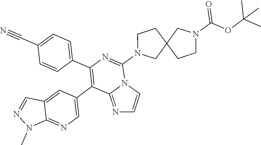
C1(C2=C(C3=CN=C4C(=C3)C=NN4C)C3=NC=CN3C(N3CC4(CC3)CCN(C(OC(C)(C)C)=O)C4)=N2)=CC=C(C#N)C=C1
